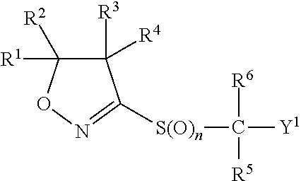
C1([R3])([R4])C([R1])([R2])ON=C1[S(O)n]C([Y1])([R6])[R5]
